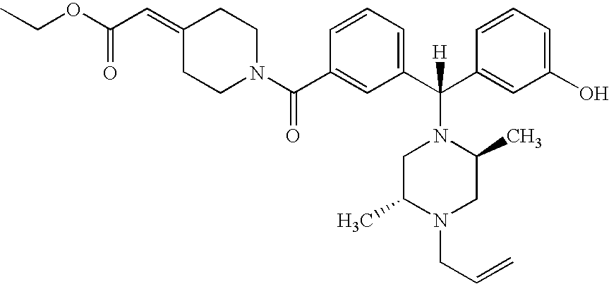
C1(C(N2CCC(=CC(OCC)=O)CC2)=O)=CC(C(C2=CC(O)=CC=C2)(N2CC(C)N(CC=C)CC2C)[H])=CC=C1
